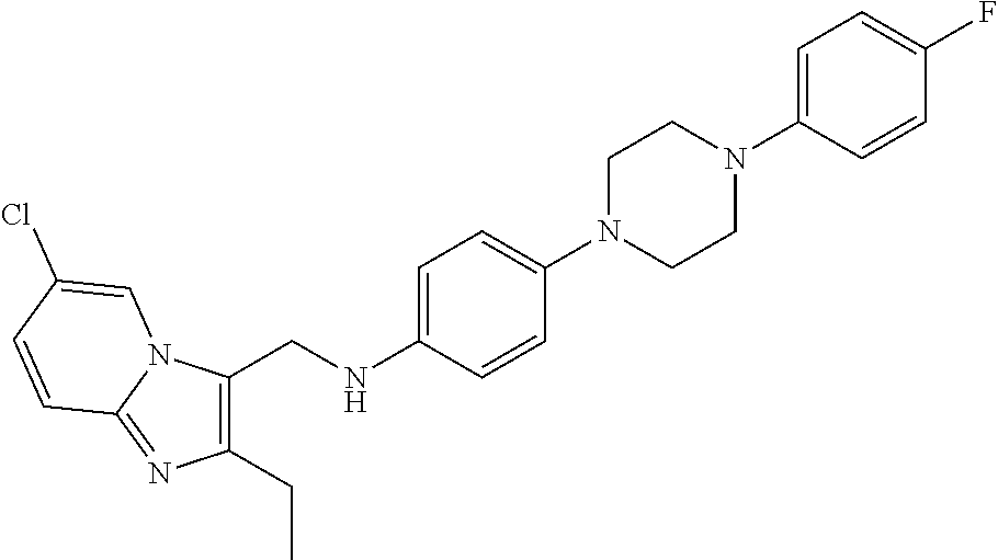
C1(CNC2=CC=C(N3CCN(C4=CC=C(F)C=C4)CC3)C=C2)=C(CC)N=C2N1C=C(Cl)C=C2
